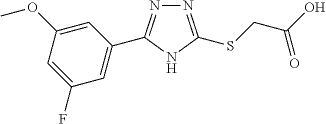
N1=C(SCC(O)=O)NC(C2=CC(F)=CC(OC)=C2)=N1
